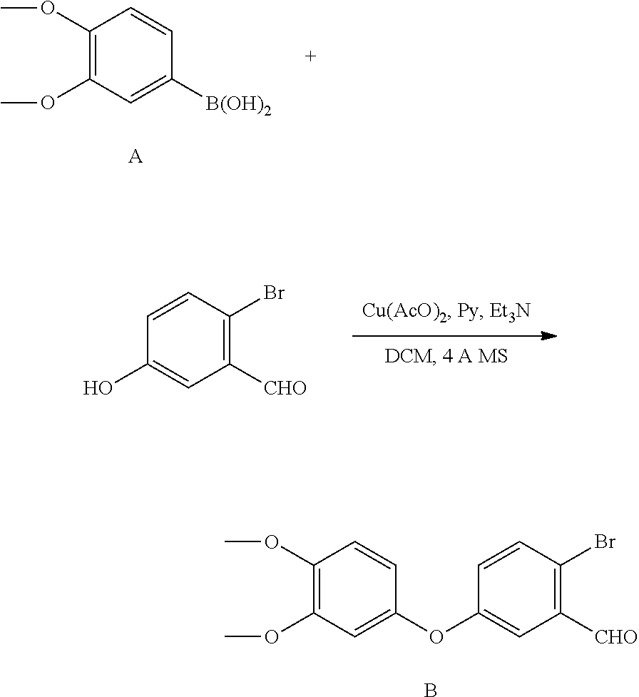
C1(OC)=C(OC)C=C([B(OH)2])C=C1.[A].C1([CHO])=C(Br)C=CC(O)=C1.C1(OC)=C(OC)C=C(OC2=CC([CHO])=C(Br)C=C2)C=C1.B
